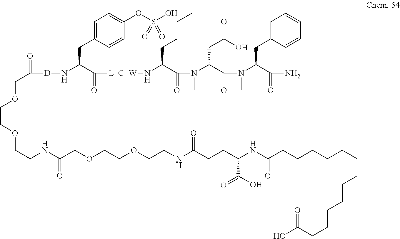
C1=C(CC(C([L  G  W]NC(C(N(C(C(N(C(C(N)=O)CC2=CC=CC=C2)C)=O)CC(O)=O)C)=O)CCCC)=O)N[D]C(COCCOCCNC(COCCOCCNC(CCC(NC(CCCCCCCCCCCCC(O)=O)=O)C(O)=O)=O)=O)=O)C=CC(OS(O)(=O)=O)=C1
